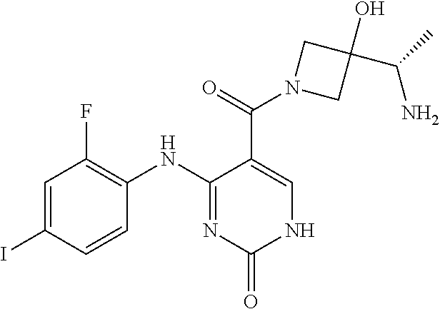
C1=C(I)C=CC(NC2=NC(=O)NC=C2C(=O)N2CC(C(N)C)(O)C2)=C1F
